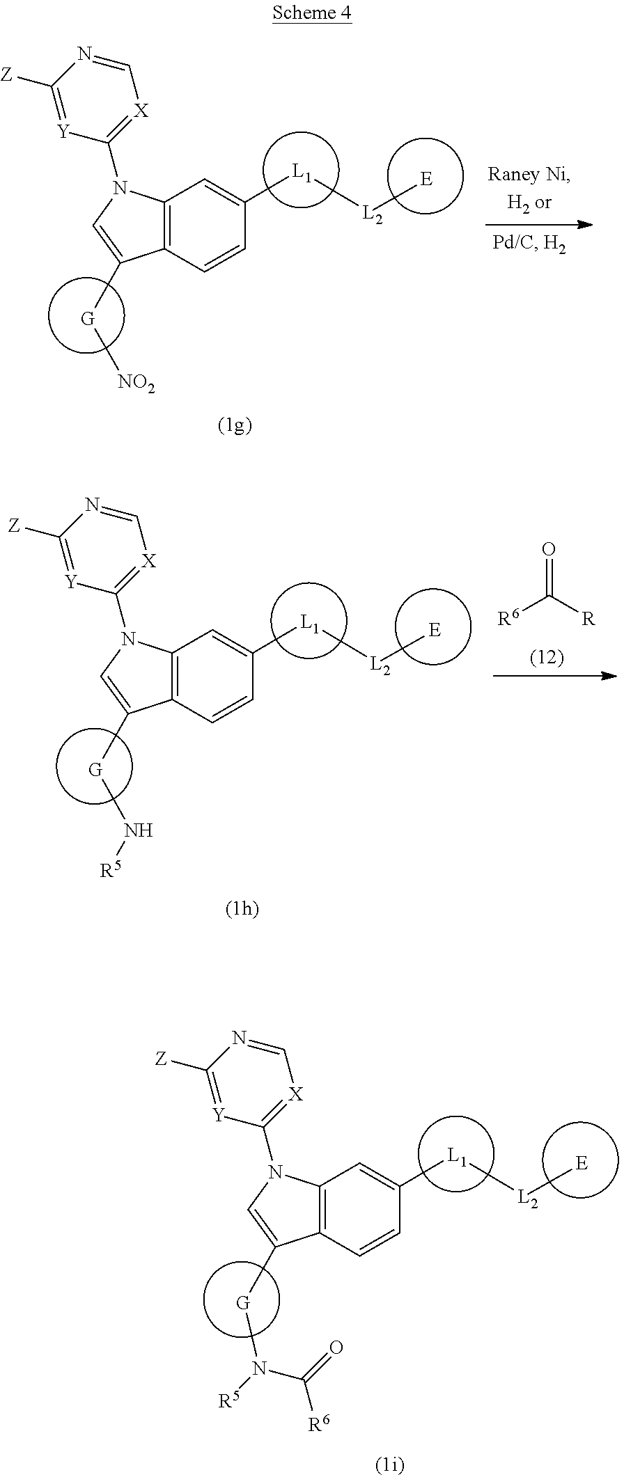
C1(N2C3=C(C=CC([L1][L2][E])=C3)C([G]N(C([R6])=O)[R5])=C2)=[X]C=NC([Z])=[Y]1.C1(N2C3=C(C=CC([L1][L2][E])=C3)C([G][NO2])=C2)=[X]C=NC([Z])=[Y]1.C1(N2C3=C(C=CC([L1][L2][E])=C3)C([G]N[R5])=C2)=[X]C=NC([Z])=[Y]1.[R6]C(=O)[R]
